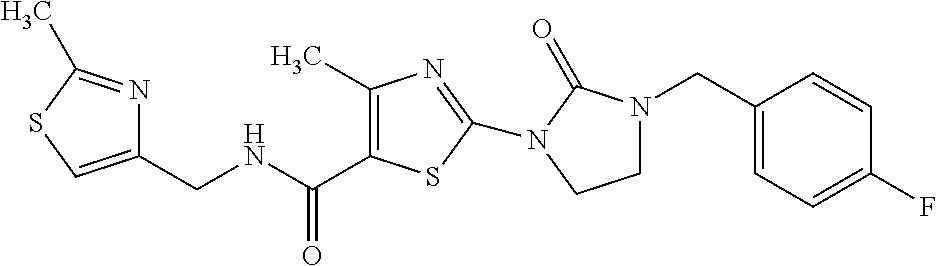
C1(CNC(=O)C2=C(C)N=C(N3C(=O)N(CC4=CC=C(F)C=C4)CC3)S2)=CSC(C)=N1
